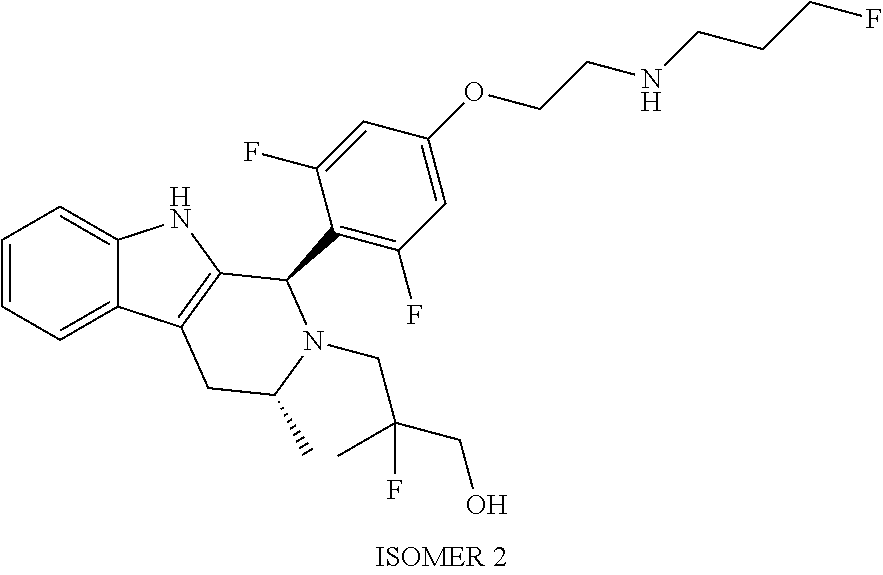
C1=CC=C2C(=C1)NC1=C2CC(C)N(CC(CO)(F)C)C1C1=C(F)C=C(OCCNCCCF)C=C1F
